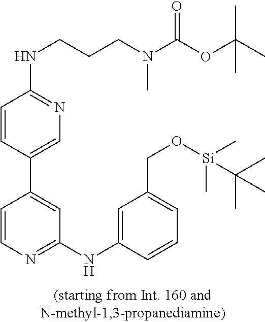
C1=CC(C2=CC(NC3=CC(CO[Si](C)(C)C(C)(C)C)=CC=C3)=NC=C2)=CN=C1NCCCN(C)C(=O)OC(C)(C)C
